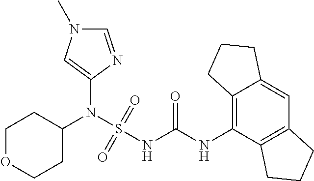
C1(N(S(NC(NC2=C3C(=CC4=C2CCC4)CCC3)=O)(=O)=O)C2CCOCC2)=CN(C)C=N1
